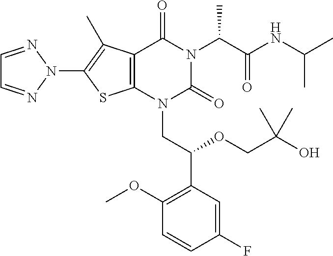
C12=C(N(CC(C3=C(OC)C=CC(F)=C3)OCC(C)(C)O)C(=O)N(C(C(NC(C)C)=O)C)C1=O)SC(N1N=CC=N1)=C2C
